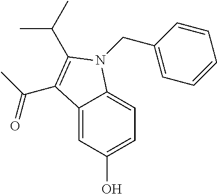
C12=CC(O)=CC=C1N(CC1=CC=CC=C1)C(C(C)C)=C2C(C)=O
